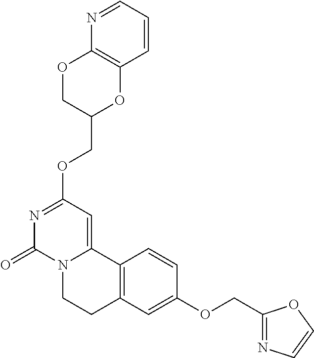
N1=C(OCC2OC3=C(OC2)N=CC=C3)C=C2N(C1=O)CCC1=C2C=CC(OCC2=NC=CO2)=C1
